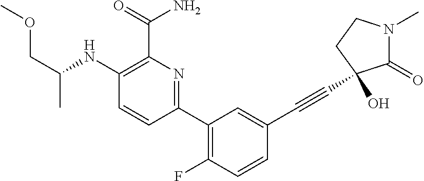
C1=CC(C2=C(F)C=CC(C#CC3(O)C(=O)N(C)CC3)=C2)=NC(C(=O)N)=C1NC(COC)C
